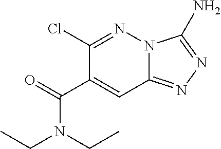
C1(Cl)=NN2C(=NN=C2N)C=C1C(N(CC)CC)=O
